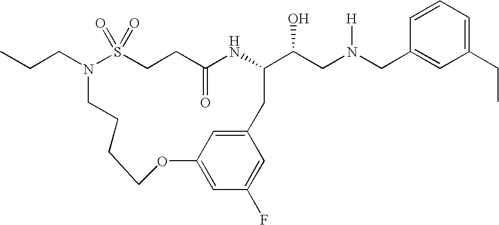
N1(CCC)S(=O)(=O)CCC(=O)NC(C(CN(CC2=CC(CC)=CC=C2)[H])O)CC2=CC(=CC(F)=C2)OCCCC1
